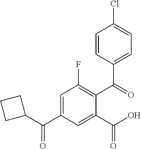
C(C1=CC(F)=C(C(=O)C2=CC=C(Cl)C=C2)C(C(O)=O)=C1)(C1CCC1)=O
